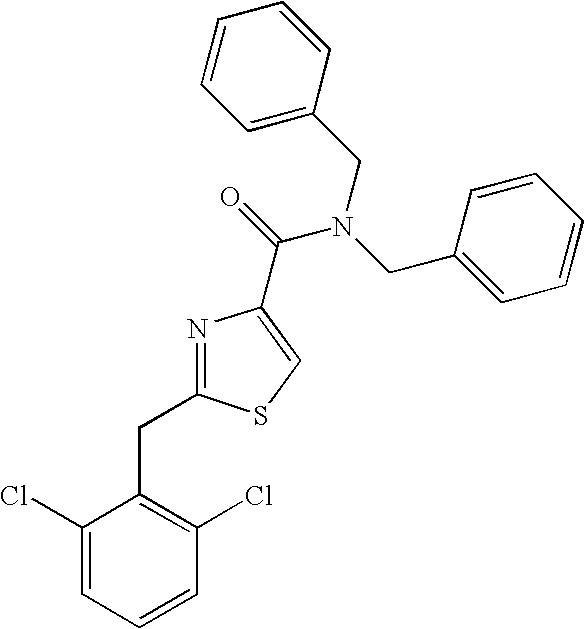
N1=C(CC2=C(Cl)C=CC=C2Cl)SC=C1C(=O)N(CC1=CC=CC=C1)CC1=CC=CC=C1
